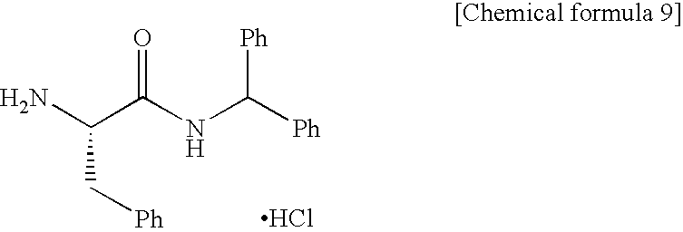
NC(C(NC([Ph])[Ph])=O)C[Ph].Cl
